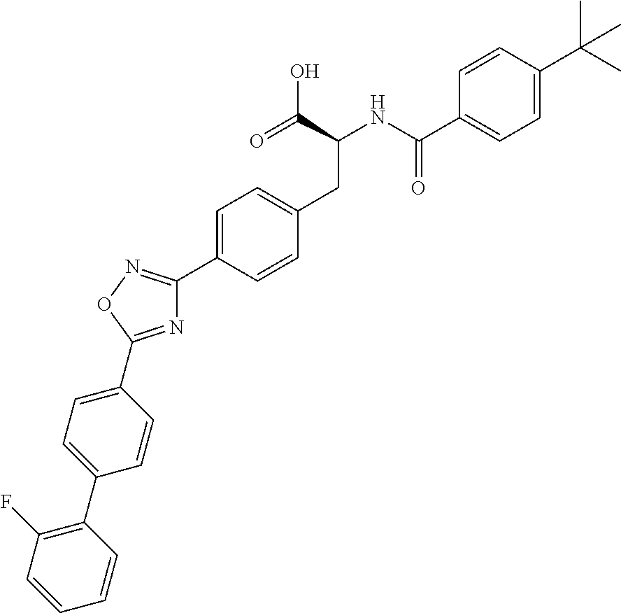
C1=CC(C(NC(CC2=CC=C(C3=NOC(C4=CC=C(C5=C(F)C=CC=C5)C=C4)=N3)C=C2)C(=O)O)=O)=CC=C1C(C)(C)C
